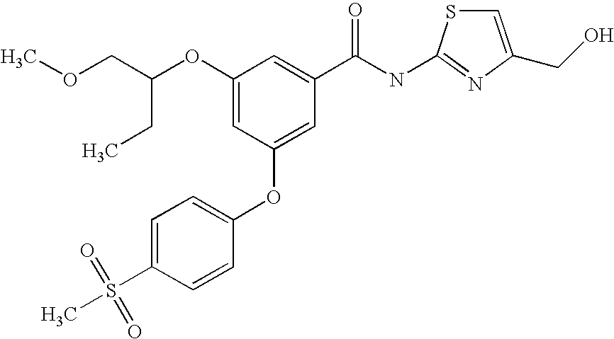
C1=C(S(C)(=O)=O)C=CC(OC2=CC(C(NC3=NC(CO)=CS3)=O)=CC(OC(COC)CC)=C2)=C1
